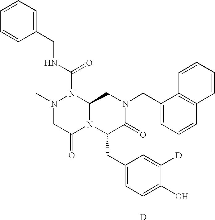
N(C(=O)N1N(C)CC(=O)N2C1CN(CC1=CC=CC3=C1C=CC=C3)C(=O)C2CC1=CC([D])=C(O)C([D])=C1)CC1=CC=CC=C1
